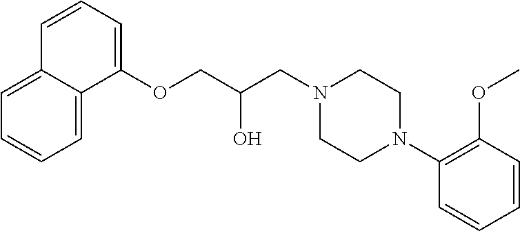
C1=C2C(=CC=C1)C(OCC(CN1CCN(C3=C(OC)C=CC=C3)CC1)O)=CC=C2
